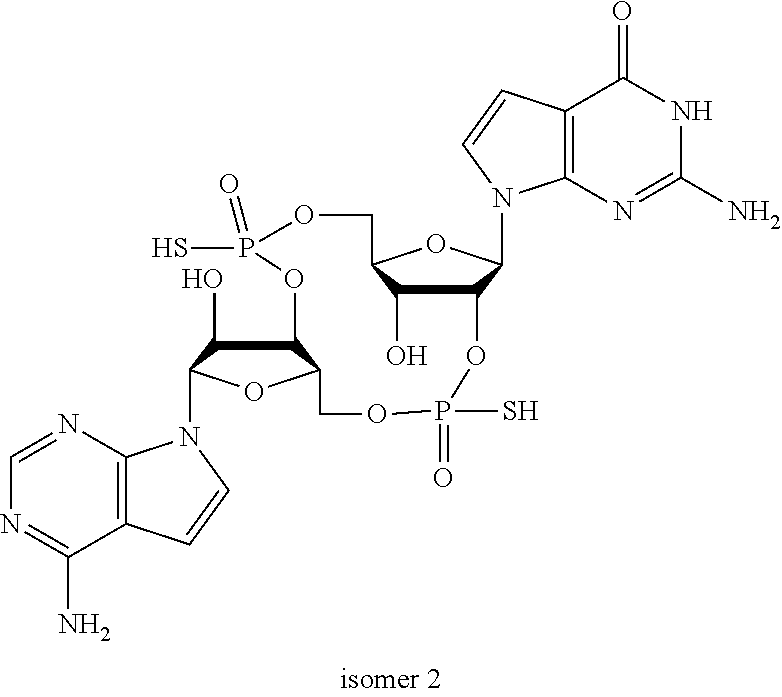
C12=C(N=CN=C1N)N(C1C(O)C3C(O1)COP(S)(=O)OC1C(N4C5=C(C(=O)NC(N)=N5)C=C4)OC(COP(=O)(S)O3)C1O)C=C2
